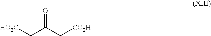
[HO2C]CC(C[CO2H])=O
